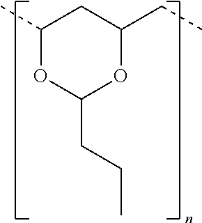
C1(C)OC(CCC)OC(CC)C1
